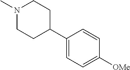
N1(C)CCC(C2=CC=C([OMe])C=C2)CC1
